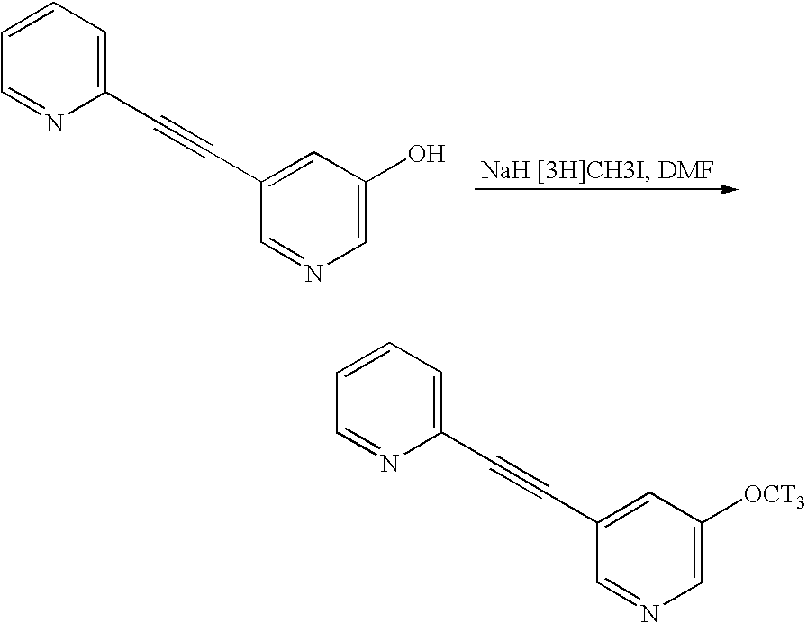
C1(C#CC2=CC(O)=CN=C2)=CC=CC=N1.C1(C#CC2=CC([OCT3])=CN=C2)=CC=CC=N1
